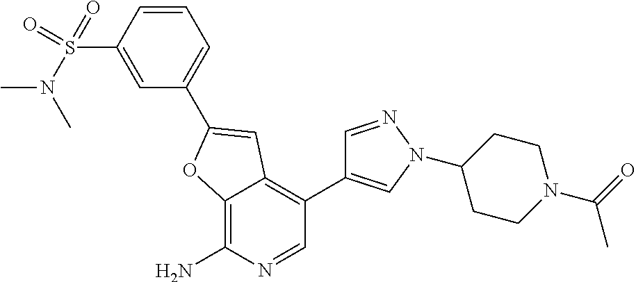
C12=C(N)N=CC(C3=CN(C4CCN(C(C)=O)CC4)N=C3)=C1C=C(C1=CC=CC(S(N(C)C)(=O)=O)=C1)O2
